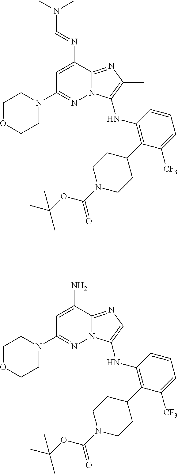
C1OCCN(C2=NN3C(=NC(C)=C3NC3=C(C4CCN(C(=O)OC(C)(C)C)CC4)C([CF3])=CC=C3)C(N=CN(C)C)=C2)C1.C1OCCN(C2=NN3C(=NC(C)=C3NC3=C(C4CCN(C(=O)OC(C)(C)C)CC4)C([CF3])=CC=C3)C(N)=C2)C1
